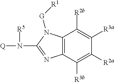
C12=C(C([R3b])=C([R2a])C([R3a])=C1[R2b])N=C(N([Q])[R5])N2[G][R1]
